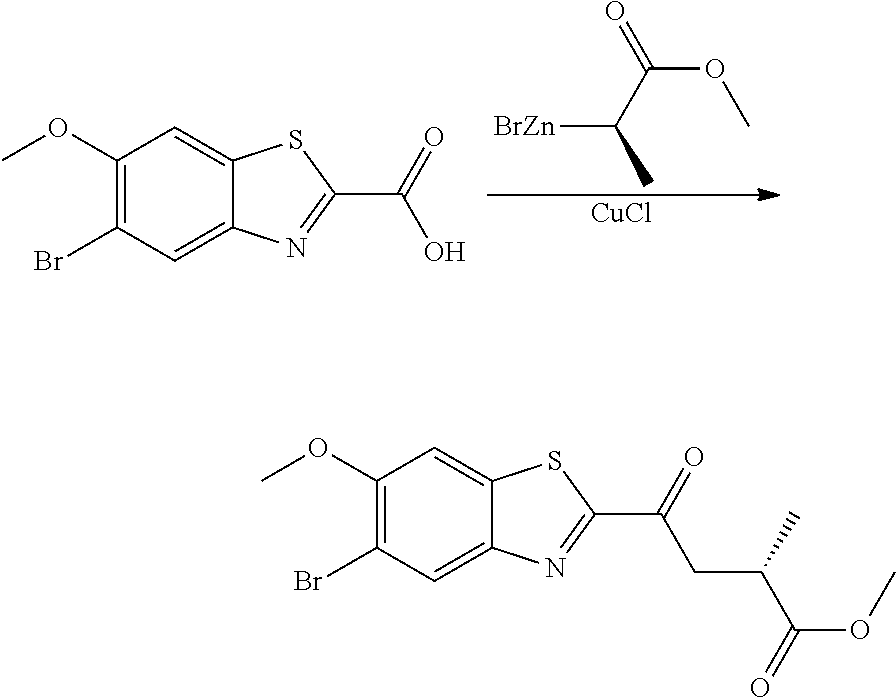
C1(OC)=C(Br)C=C2C(=C1)SC(C(=O)O)=N2.[BrZn]C(C(=O)OC)C.[CuCl].C1(OC)=C(Br)C=C2C(=C1)SC(C(=O)CC(C(=O)OC)C)=N2
